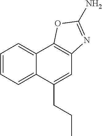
C12=CC=CC=C1C(CCC)=CC1=C2OC(N)=N1
